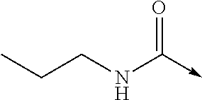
CCCNC(=O)->C
